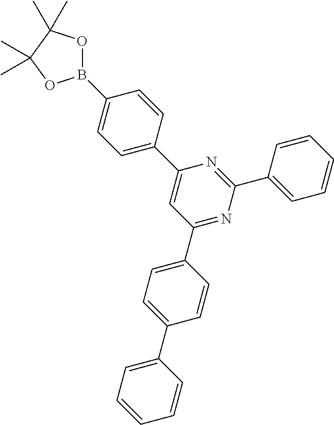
B1(C2=CC=C(C3=CC(C4=CC=C(C5=CC=CC=C5)C=C4)=NC(C4=CC=CC=C4)=N3)C=C2)OC(C)(C)C(C)(C)O1
